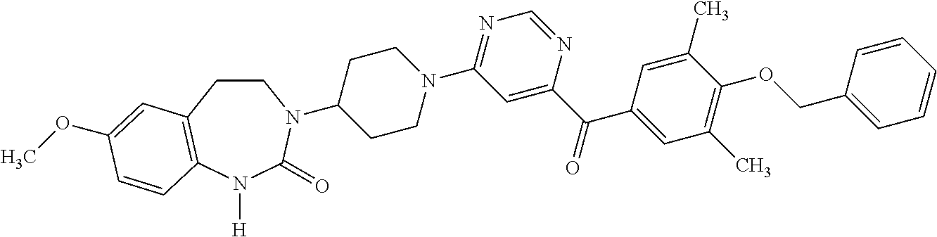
C1CC2=C(N([H])C(=O)N1C1CCN(C3=NC=NC(C(=O)C4=CC(C)=C(OCC5=CC=CC=C5)C(C)=C4)=C3)CC1)C=CC(OC)=C2
